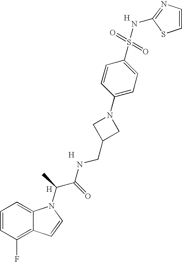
C1=CC(F)=C2C(=C1)N(C(C)C(=O)NCC1CN(C3=CC=C(S(=O)(=O)NC4=NC=CS4)C=C3)C1)C=C2.[H].[H].[H]
